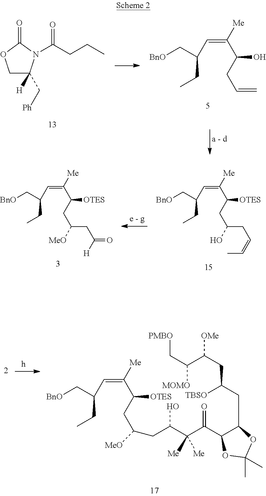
C1C(C[Ph])([H])N(C(CCC)=O)C(=O)O1.C(=CC(CC)C[BnO])(C(CC=C)O)[Me].C(=CC(CC)C[BnO])(C(CC(CC([H])=O)[MeO])[OTES])[Me].C(=CC(CC)C[BnO])(C(CC(CC=CC)O)[OTES])[Me].OC(C(C(=O)C1C(CC(CC(C([MOMO])C[PMBO])[OMe])[TBSO])OC(C)(C)O1)([Me])[Me])CC([MeO])CC([OTES])C(=CC(CC)C[BnO])[Me]
